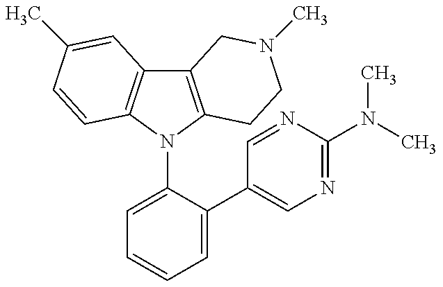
C12=C(N(C3=CC=CC=C3C3=CN=C(N(C)C)N=C3)C3=C1C=C(C)C=C3)CCN(C)C2
